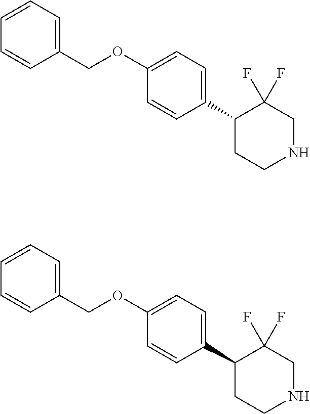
C1(C2=CC=C(OCC3=CC=CC=C3)C=C2)CCNCC1(F)F.C1(C2=CC=C(OCC3=CC=CC=C3)C=C2)CCNCC1(F)F
